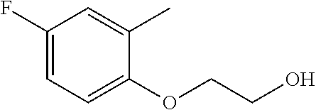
C1(F)=CC=C(OCCO)C(C)=C1
